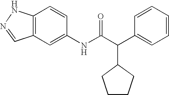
C12=C(C=C(NC(C(C3=CC=CC=C3)C3CCCC3)=O)C=C1)C=NN2
